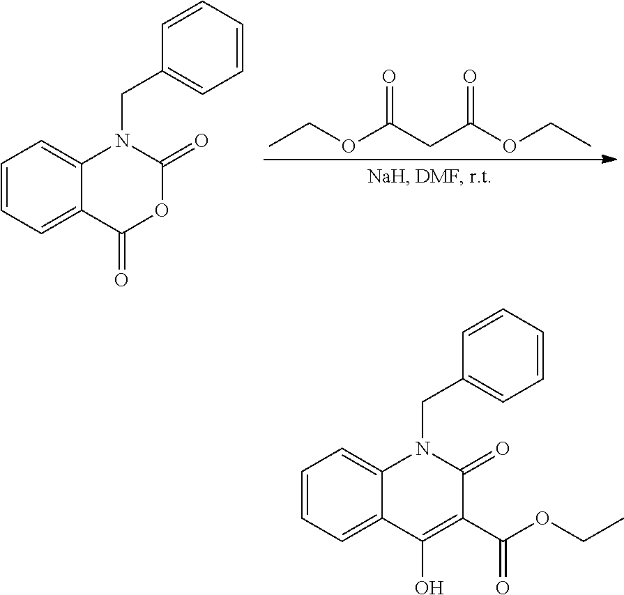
CCOC(CC(OCC)=O)=O.C1=CC=C2C(=C1)N(CC1=CC=CC=C1)C(=O)OC2=O.C1=CC=C2C(=C1)N(CC1=CC=CC=C1)C(=O)C(C(OCC)=O)=C2O
